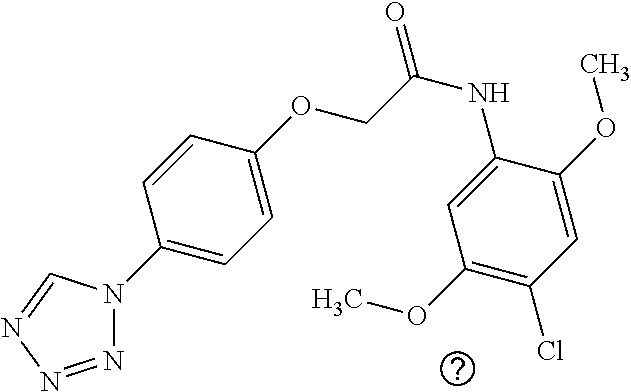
N1=NN=CN1C1=CC=C(OCC(NC2=CC(OC)=C(Cl)C=C2OC)=O)C=C1
